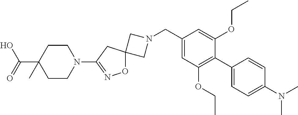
C1N(CC2=CC(OCC)=C(C3=CC=C(N(C)C)C=C3)C(OCC)=C2)CC12ON=C(N1CCC(C(O)=O)(C)CC1)C2
